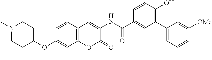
N1(C)CCC(OC2=C(C)C3=C(C=C2)C=C(NC(=O)C2=CC(C4=CC=CC([OMe])=C4)=C(O)C=C2)C(=O)O3)CC1
